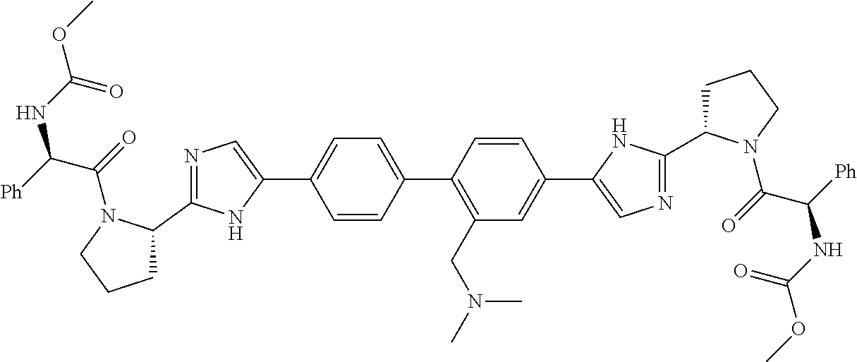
N1=C(C2CCCN2C(=O)C([Ph])NC(OC)=O)NC(C2=CC=C(C3=C(CN(C)C)C=C(C4=CN=C(C5CCCN5C(=O)C([Ph])NC(OC)=O)N4)C=C3)C=C2)=C1
